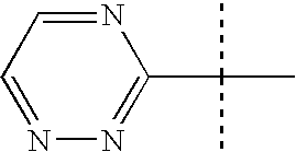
N1=CC=NN=C1C(C)(C)C
